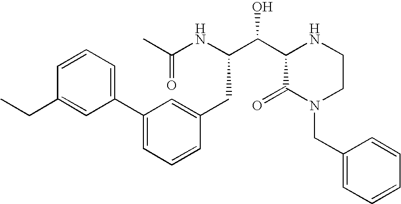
C(NC(CC1=CC(C2=CC=CC(CC)=C2)=CC=C1)C(C1C(=O)N(CC2=CC=CC=C2)CCN1)O)(=O)C
